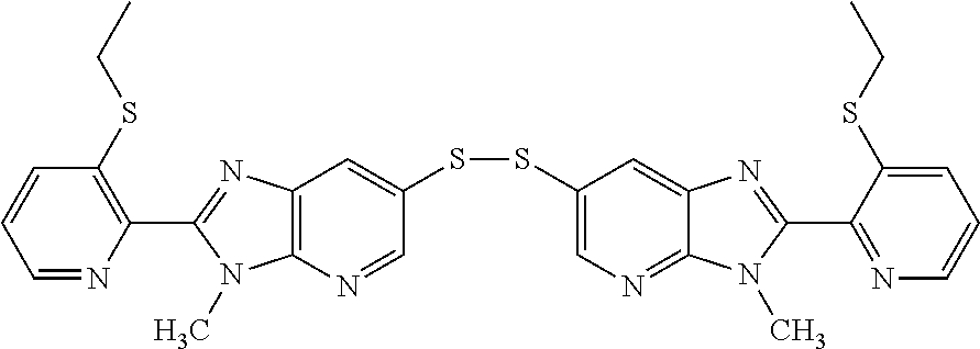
C1(SSC2=CN=C3C(=C2)N=C(C2=NC=CC=C2SCC)N3C)=CC2=C(N=C1)N(C)C(C1=C(SCC)C=CC=N1)=N2
